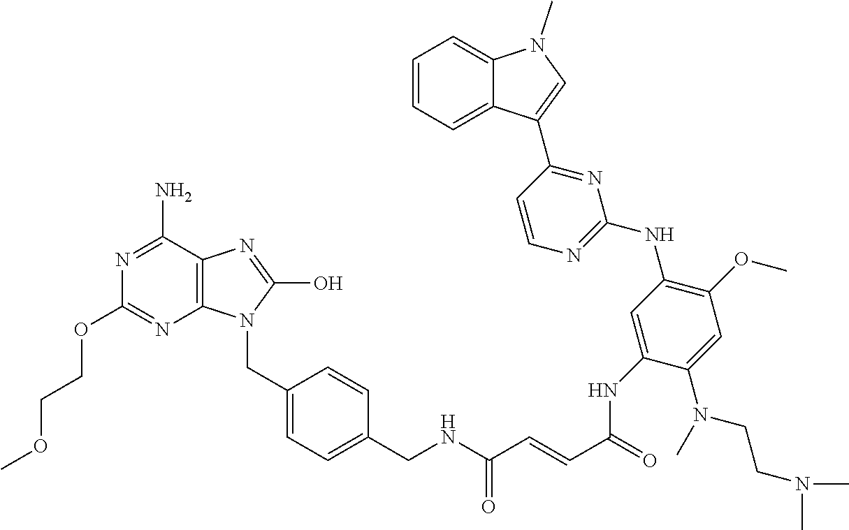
N1=C(N)C2=C(N=C1OCCOC)N(CC1=CC=C(CNC(C=CC(NC3=CC(NC4=NC=CC(C5=CN(C)C6=CC=CC=C65)=N4)=C(OC)C=C3N(CCN(C)C)C)=O)=O)C=C1)C(O)=N2
